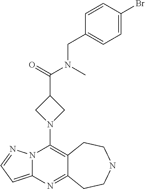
N12C(=CC=N1)N=C1C(=C2N2CC(C(=O)N(C)CC3=CC=C(Br)C=C3)C2)CCNCC1
